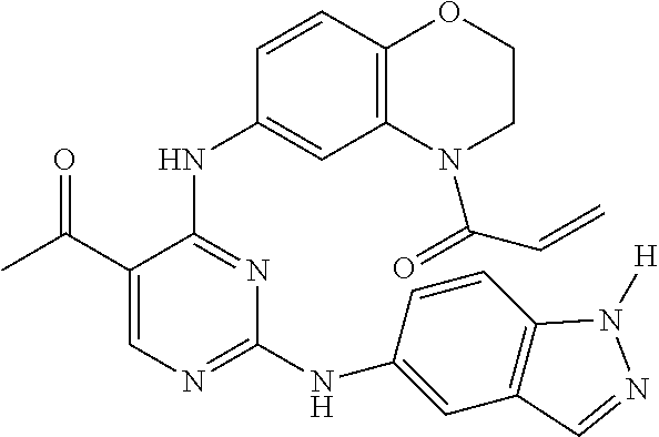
C1(C(C)=O)=CN=C(NC2=CC3=C(C=C2)N([H])N=C3)N=C1NC1=CC2=C(C=C1)OCCN2C(=O)C=C
